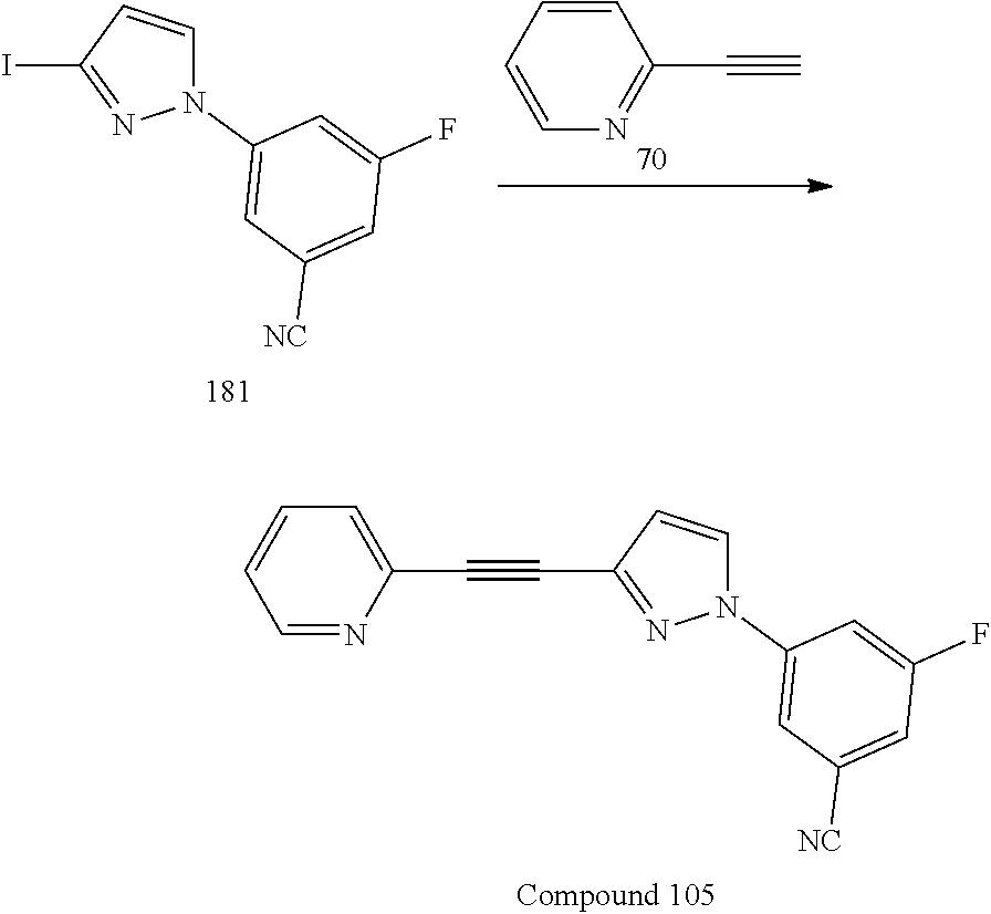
C1=CC(C#C)=NC=C1.N1(C2=CC([NC])=CC(F)=C2)C=CC(I)=N1.C1=CC=NC(C#CC2=NN(C3=CC([NC])=CC(F)=C3)C=C2)=C1
